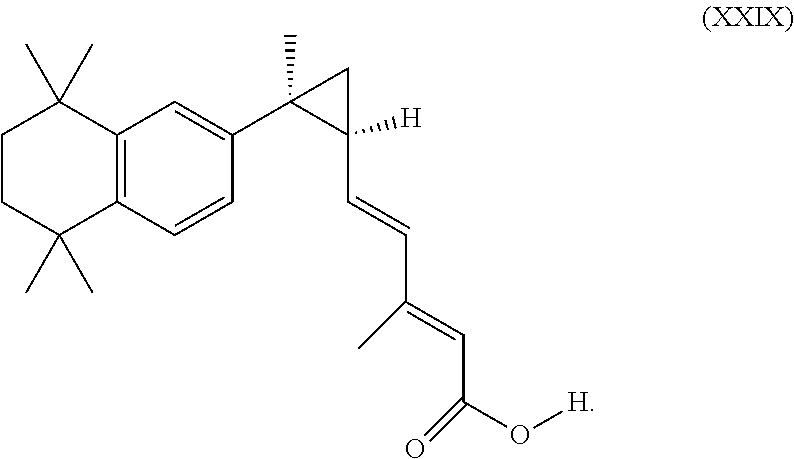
C1CC(C)(C)C2=C(C1(C)C)C=C(C1(C)C(C=CC(=CC(O[H])=O)C)([H])C1)C=C2
